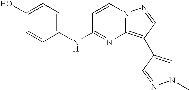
C1(O)=CC=C(NC2=NC3=C(C4=CN(C)N=C4)C=NN3C=C2)C=C1
